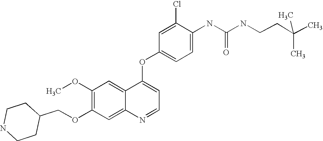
C1(Cl)=CC(OC2=CC=NC3=CC(OCC4CCNCC4)=C(OC)C=C23)=CC=C1NC(=O)NCCC(C)(C)C
